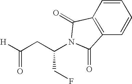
[H]C(CC(CF)N1C(=O)C2=C(C1=O)C=CC=C2)=O
